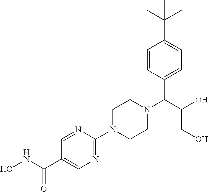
C(=O)(NO)C1=CN=C(N2CCN(C(C(O)CO)C3=CC=C(C(C)(C)C)C=C3)CC2)N=C1
